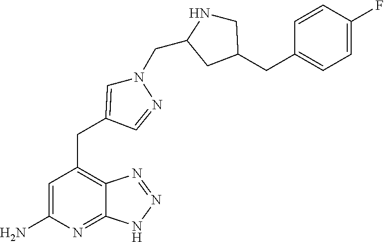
C1=C(N)N=C2C(=C1CC1=CN(CC3NCC(CC4=CC=C(F)C=C4)C3)N=C1)N=NN2
